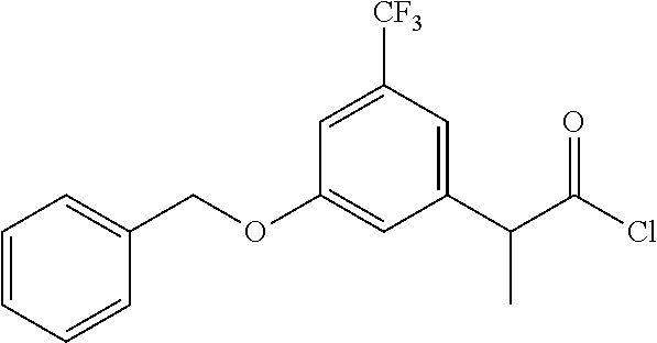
C1=CC=CC(COC2=CC(C(C(Cl)=O)C)=CC([CF3])=C2)=C1
